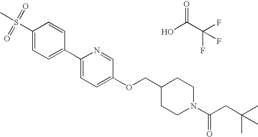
S(C1=CC=C(C2=CC=C(OCC3CCN(C(=O)CC(C)(C)C)CC3)C=N2)C=C1)(C)(=O)=O.OC(C(F)(F)F)=O
